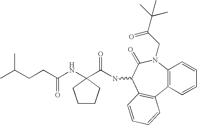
CC(CCC(NC1(C(NC2C3=C(C4=C(N(CC(C(C)(C)C)=O)C2=O)C=CC=C4)C=CC=C3)=O)CCCC1)=O)C
